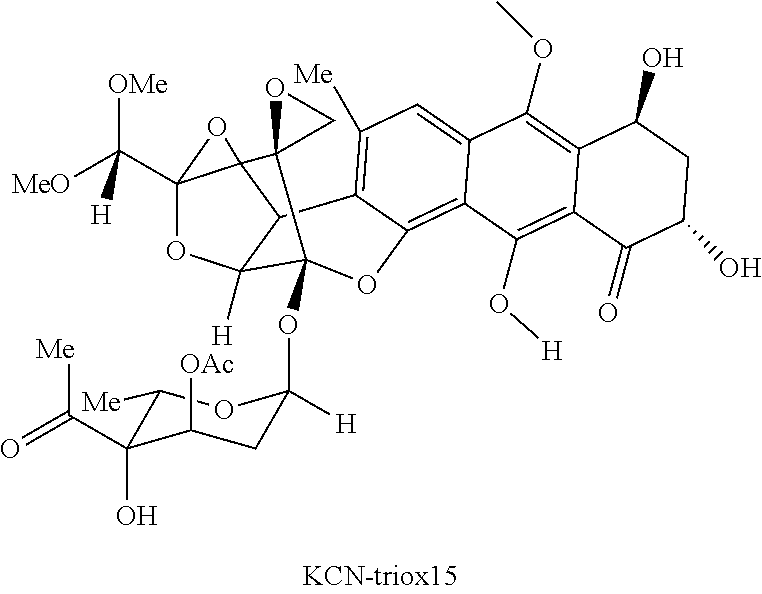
C(C12OC3([H])C4C1(O2)C1(C3(OC2([H])CC([OAc])C(C(=O)[Me])(O)C([Me])O2)OC2=C3C(=CC([Me])=C42)C(OC)=C2C(=C3O[H])C(=O)C(O)CC2O)CO1)([OMe])([MeO])[H]
